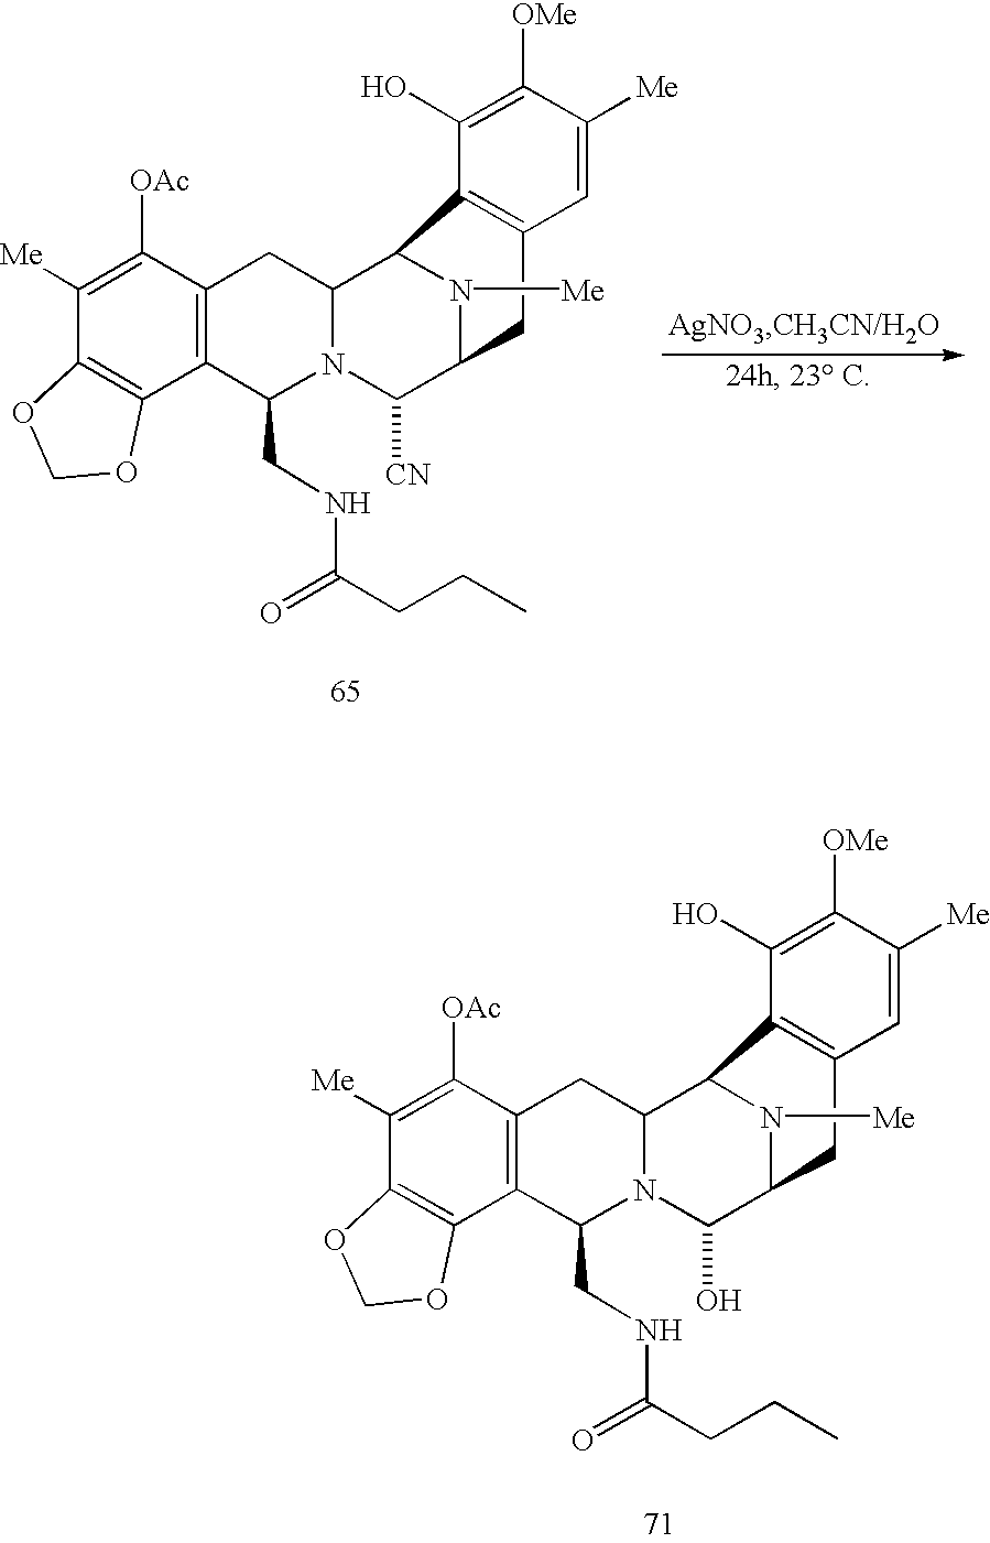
C1([Me])=C([OAc])C2=C(C3=C1OCO3)C(CNC(=O)CCC)N1C(C3N([Me])C(C1O)CC1=C3C(O)=C([OMe])C([Me])=C1)C2.C1([Me])=C([OAc])C2=C(C3=C1OCO3)C(CNC(=O)CCC)N1C(C3N([Me])C(C1[CN])CC1=C3C(O)=C([OMe])C([Me])=C1)C2
